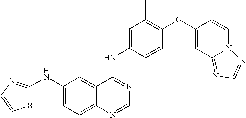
C12=CC=C(NC3=NC=CS3)C=C1C(NC1=CC(C)=C(OC3=CC4=NC=NN4C=C3)C=C1)=NC=N2
